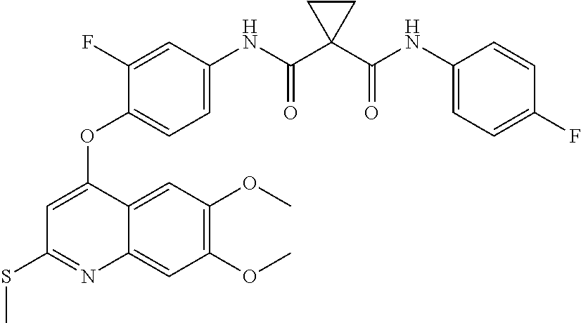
C12=CC(OC)=C(OC)C=C1C(OC1=CC=C(NC(C3(C(NC4=CC=C(F)C=C4)=O)CC3)=O)C=C1F)=CC(SC)=N2
